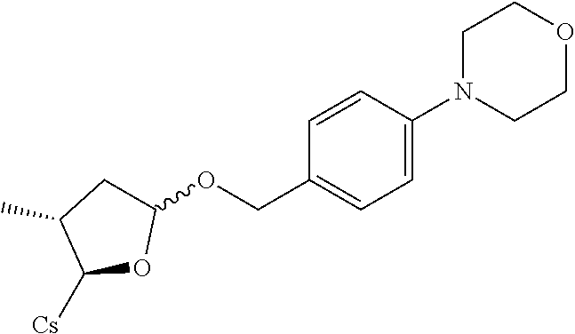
C1=CC(N2CCOCC2)=CC=C1COC1CC(C)C([Cs])O1
